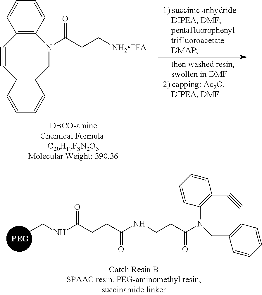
C12=C(C=CC=C1)N(C(CC[NH2TFA])=O)CC1=C(C#C2)C=CC=C1.[PEG].N(C(CCC(=O)NCCC(=O)N1C2=C(C#CC3=C(C1)C=CC=C3)C=CC=C2)=O)CC
